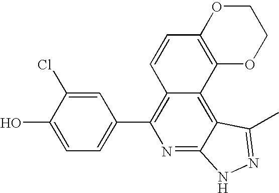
C1=C(O)C(Cl)=CC(C2=C3C(=C4C(=N2)NN=C4C)C2=C(C=C3)OCCO2)=C1
